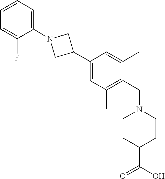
C1=C(C2CN(C3=CC=CC=C3F)C2)C=C(C)C(CN2CCC(C(=O)O)CC2)=C1C
